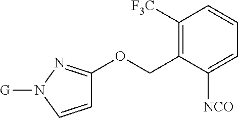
C1([F3C])=C(COC2=NN([G])C=C2)C([NCO])=CC=C1
